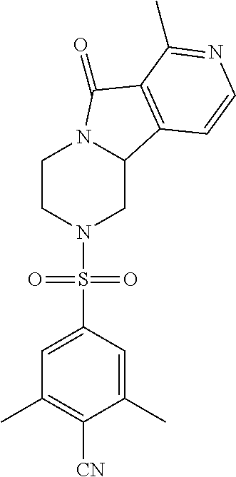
C1CN(S(C2=CC(C)=C([CN])C(C)=C2)(=O)=O)CC2N1C(=O)C1=C2C=CN=C1C
